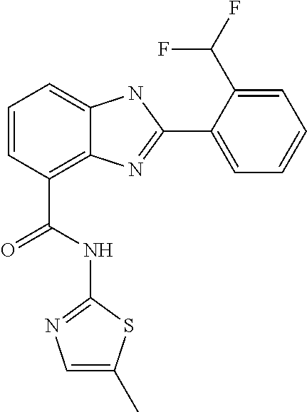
C1=CC(C(NC2=NC=C(C)S2)=O)=C2C(=C1)NC(C1=CC=CC=C1C(F)F)=N2
